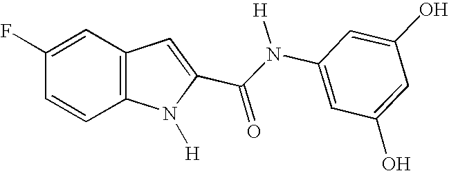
C1=C(F)C=CC2=C1C=C(C(N(C1=CC(O)=CC(O)=C1)[H])=O)N2[H]
